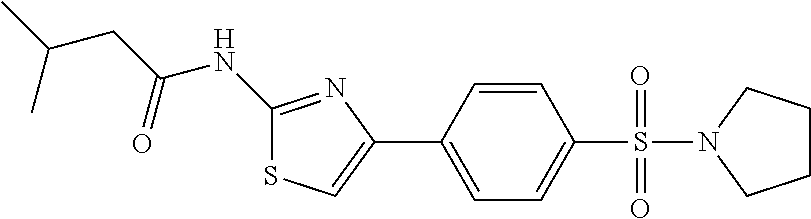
C1(NC(CC(C)C)=O)=NC(C2=CC=C(S(=O)(=O)N3CCCC3)C=C2)=CS1
